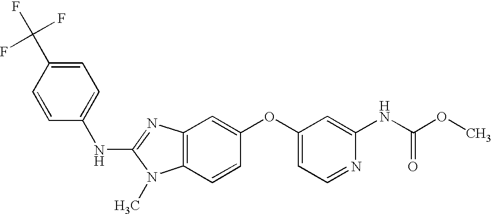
C1=C(C(F)(F)F)C=CC(NC2=NC3=C(N2C)C=CC(OC2=CC=NC(NC(OC)=O)=C2)=C3)=C1
